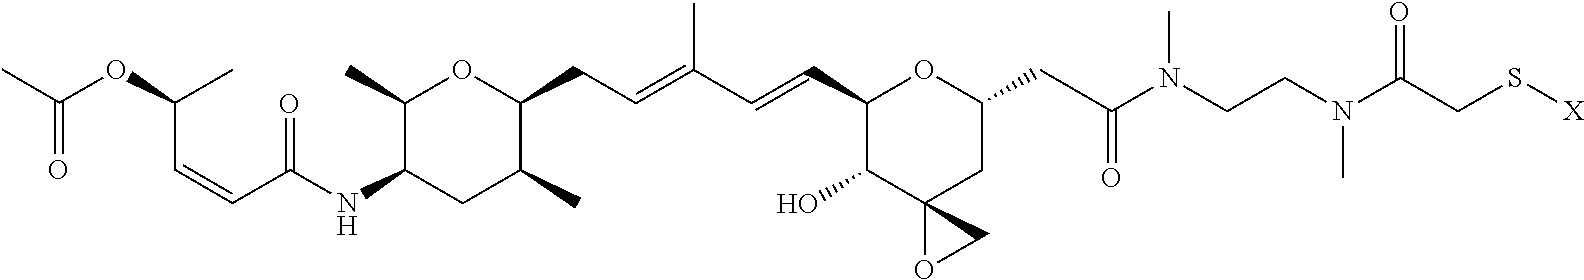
C1(C)C(NC(=O)C=CC(C)OC(=O)C)CC(C)C(CC=C(C)C=CC2OC(CC(N(CCN(C)C(CS[X])=O)C)=O)CC3(OC3)C2O)O1
